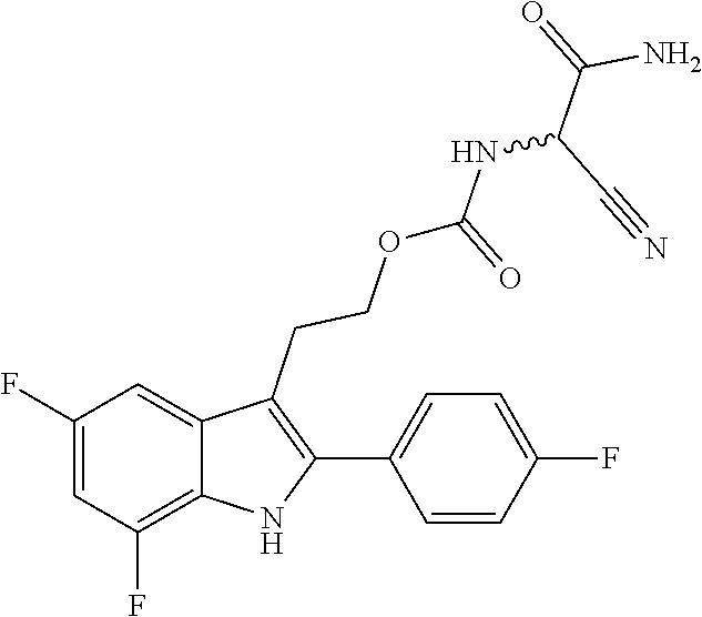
C1(C2=C(CCOC(NC(C(N)=O)C#N)=O)C3=CC(F)=CC(F)=C3N2)=CC=C(F)C=C1
